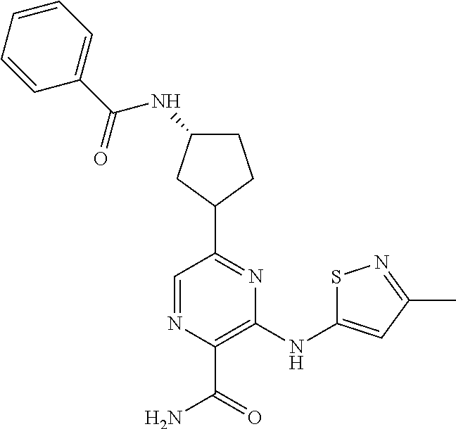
C1(C2CC(NC(=O)C3=CC=CC=C3)CC2)=NC(NC2=CC(C)=NS2)=C(C(=O)N)N=C1
